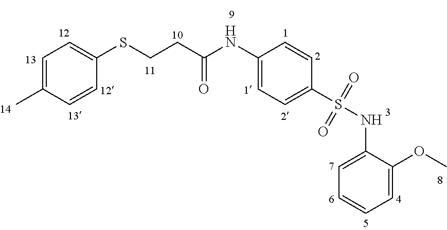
C1=C(C)C=CC(SCCC(=O)NC2=CC=C(S(=O)(=O)NC3=CC=CC=C3OC)C=C2)=C1
